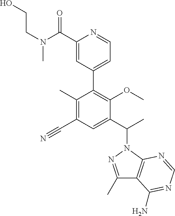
C1(C)=C(C#N)C=C(C(C)N2N=C(C)C3=C2N=CN=C3N)C(OC)=C1C1=CC=NC(C(N(CCO)C)=O)=C1
